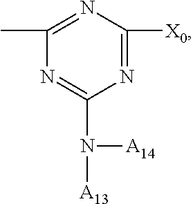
CC1=NC([X0])=NC(N([A13])[A14])=N1
